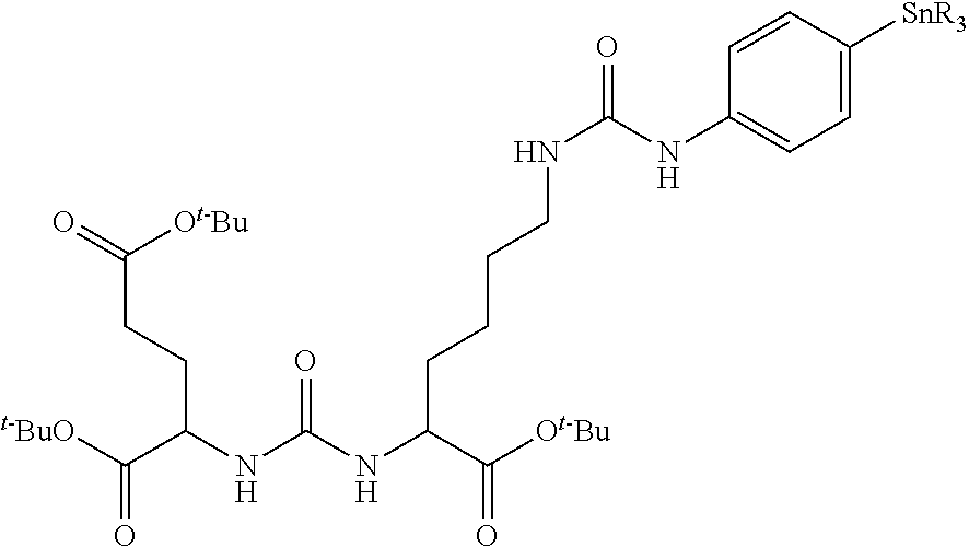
[t-BuO]C(=O)C(NC(NC(CCCCNC(NC1=CC=C([SnR3])C=C1)=O)C([Ot-Bu])=O)=O)CCC(=O)[Ot-Bu]
